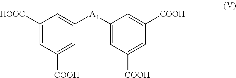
C1([HOOC])=CC([COOH])=CC([A4]C2=CC([COOH])=CC([COOH])=C2)=C1
